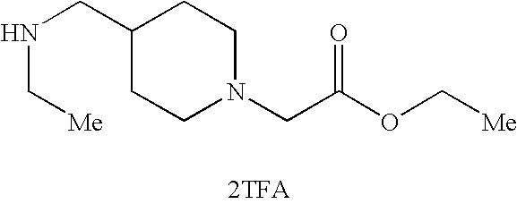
C1(CNC[Me])CCN(CC(OC[Me])=O)CC1.[2TFA]
